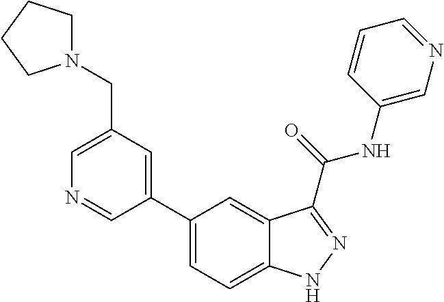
C1(CN2CCCC2)=CN=CC(C2=CC=C3C(=C2)C(C(NC2=CN=CC=C2)=O)=NN3)=C1
